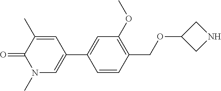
C1(C)=CC(C2=CC(OC)=C(COC3CNC3)C=C2)=CN(C)C1=O
